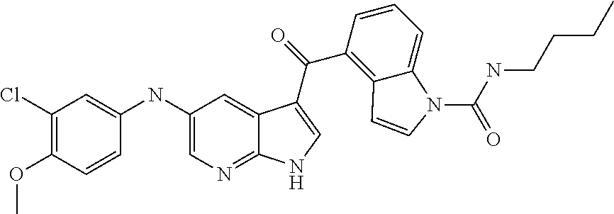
C12=NC=C(NC3=CC(Cl)=C(OC)C=C3)C=C1C(C(=O)C1=C3C(=CC=C1)N(C(NCCCC)=O)C=C3)=CN2
